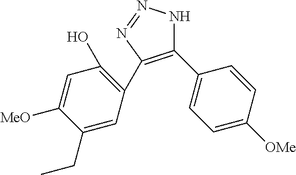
C1(C2=CC=C([OMe])C=C2)=C(C2=C(O)C=C([MeO])C(CC)=C2)N=NN1
